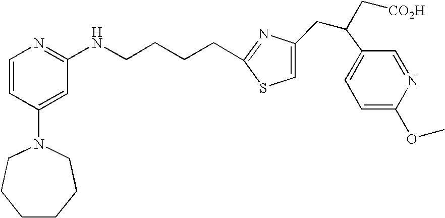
C(CCCC1=NC(CC(C2=CC=C(OC)N=C2)C[CO2H])=CS1)NC1=NC=CC(N2CCCCCC2)=C1
